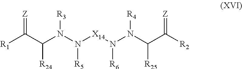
[Z]=C(C([R24])N(N([R5])[X14]N([R6])N(C(C([R2])=[Z])[R25])[R4])[R3])[R1]
